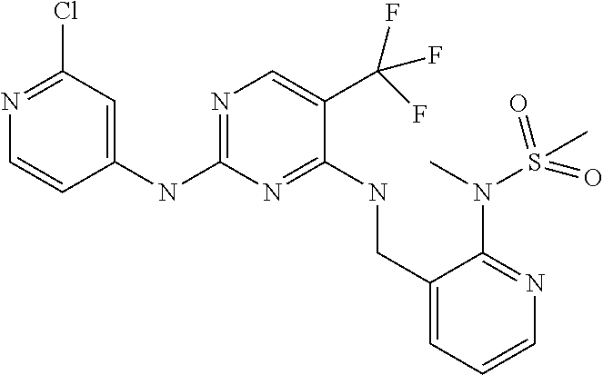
N(C1=NC=C(C(F)(F)F)C(NCC2=CC=CN=C2N(C)S(=O)(=O)C)=N1)C1=CC(Cl)=NC=C1
